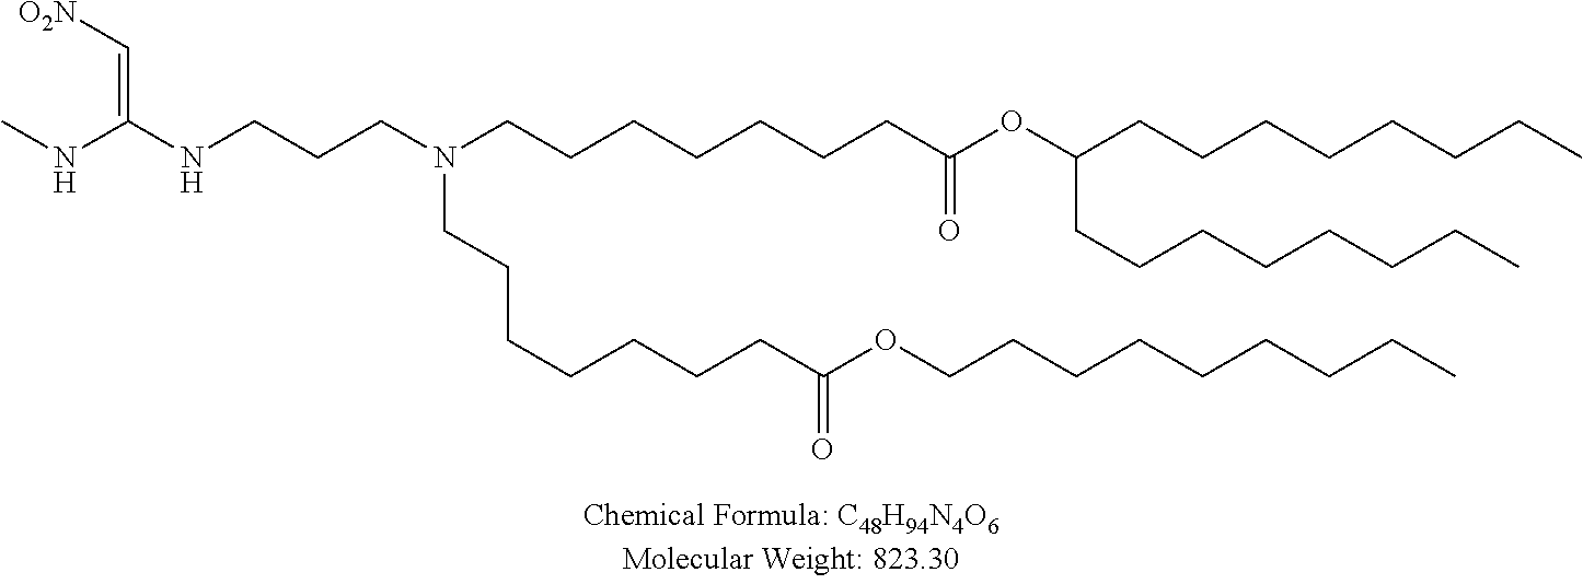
C(CN(CCCCCCCC(OC(CCCCCCCC)CCCCCCCC)=O)CCCCCCCC(OCCCCCCCCC)=O)CNC(NC)=C[O2N]
